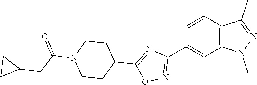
C12=C(N(C)N=C1C)C=C(C1=NOC(C3CCN(C(CC4CC4)=O)CC3)=N1)C=C2
